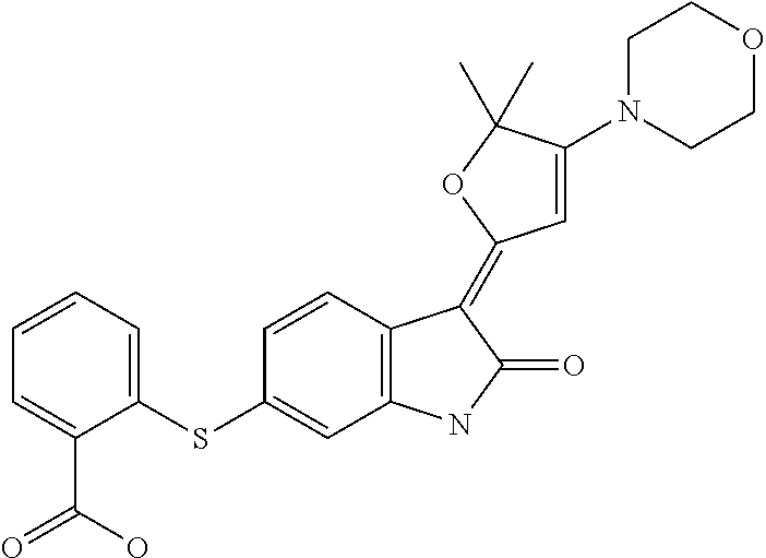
C1=CC=C(SC2=CC3=C(C=C2)C(=C2C=C(N4CCOCC4)C(C)(C)O2)C(=O)N3)C(C(O)=O)=C1
